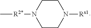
C1CN([R2*]C)CCN1[Rx1]
